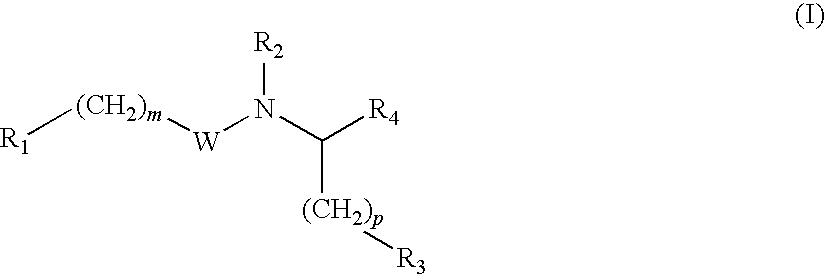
[R1][(CH2)m][W]N([R2])C([R4])[(CH2)p][R3]
